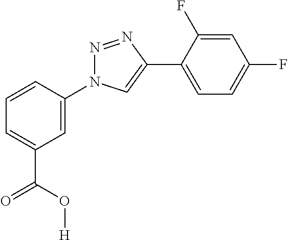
C1=CC(N2N=NC(C3=CC=C(F)C=C3F)=C2)=CC(C(O[H])=O)=C1
